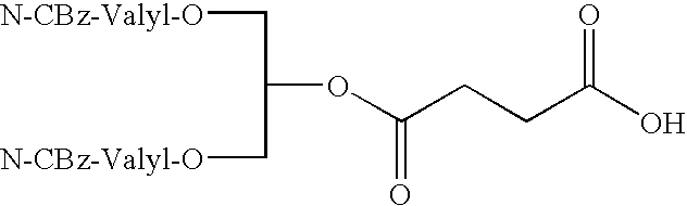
OC(CCC(OC(C[N-CBz-Valyl-O])C[N-CBz-Valyl-O])=O)=O
